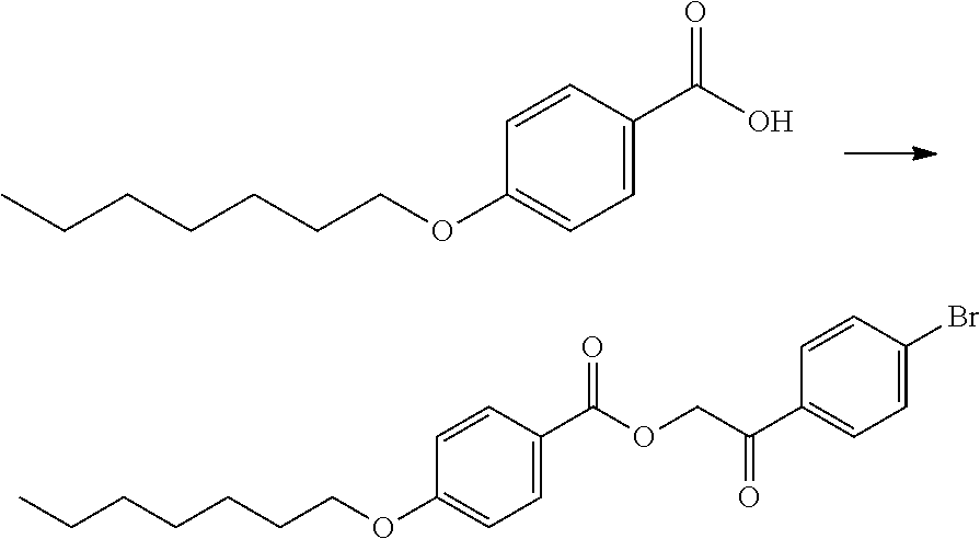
C1=CC(C(O)=O)=CC=C1OCCCCCCC.C1=CC(C(OCC(C2=CC=C(Br)C=C2)=O)=O)=CC=C1OCCCCCCC
